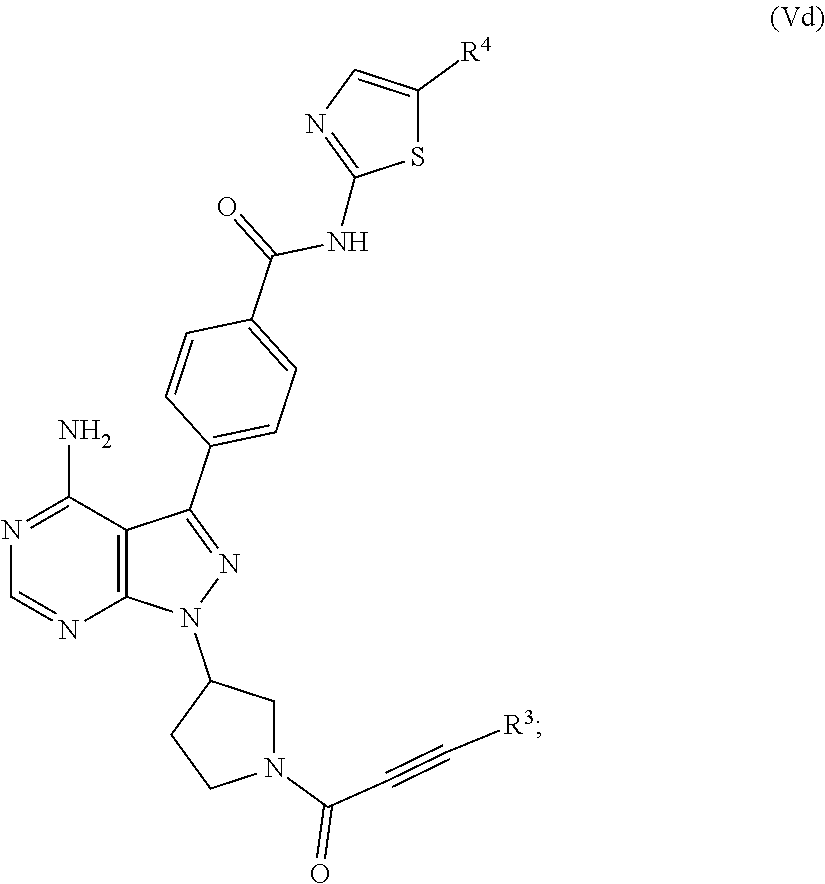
C12=C(C(N)=NC=N1)C(C1=CC=C(C(=O)NC3=NC=C([R4])S3)C=C1)=NN2C1CN(C(C#C[R3])=O)CC1
